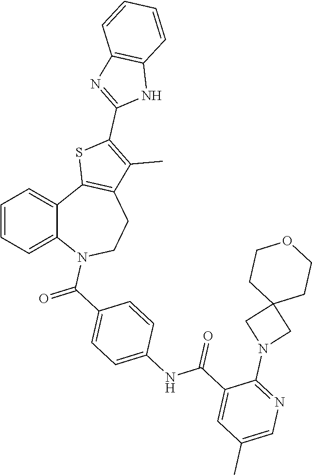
C1=CC=C2C(=C1)C1=C(CCN2C(C2=CC=C(NC(C3=CC(C)=CN=C3N3CC4(C3)CCOCC4)=O)C=C2)=O)C(C)=C(C2=NC3=C(N2)C=CC=C3)S1
